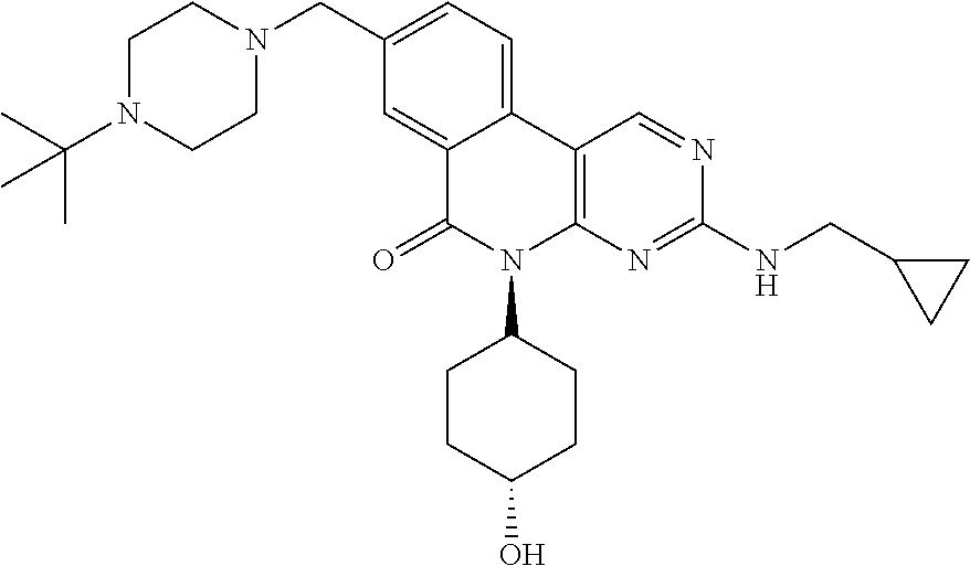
C12=CC(CN3CCN(C(C)(C)C)CC3)=CC=C1C1=C(N(C3CCC(O)CC3)C2=O)N=C(NCC2CC2)N=C1
